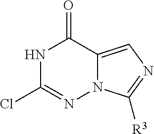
N1C(Cl)=NN2C(=CN=C2[R3])C1=O
